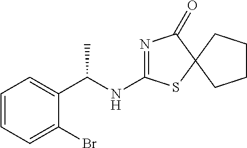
C1=CC=C(Br)C(C(NC2=NC(=O)C3(S2)CCCC3)C)=C1
